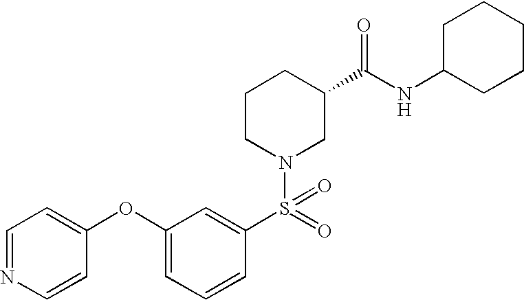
C1(OC2=CC=NC=C2)=CC=CC(S(=O)(N2CC(C(NC3CCCCC3)=O)CCC2)=O)=C1
